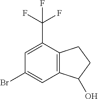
C1(Br)=CC2=C(C(C(F)(F)F)=C1)CCC2O
